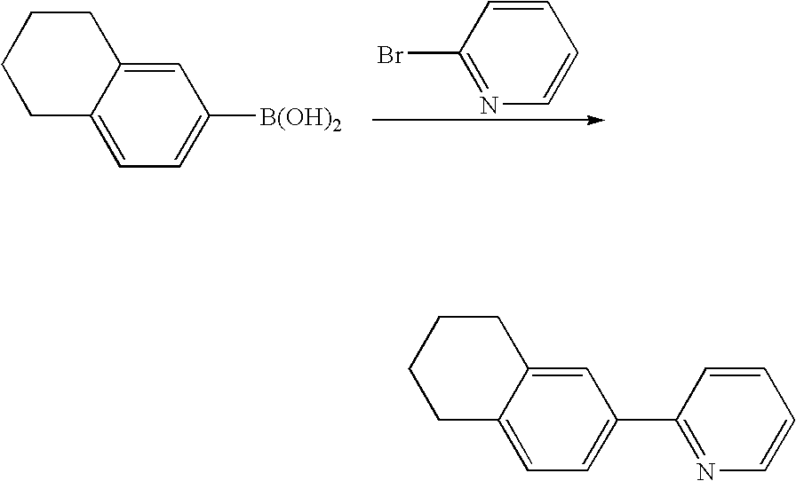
C1=CC(Br)=NC=C1.C1=C2C(=CC=C1[B(OH)2])CCCC2.C1=C2C(=CC=C1C1=NC=CC=C1)CCCC2
